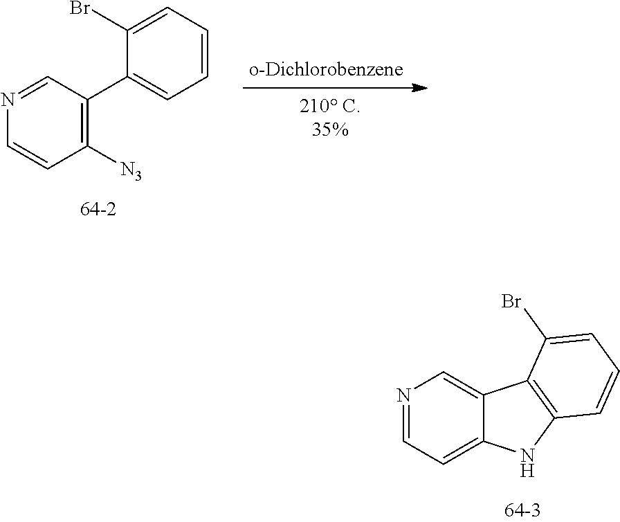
N1=CC(C2=CC=CC=C2Br)=C([N3])C=C1.N1=CC=C2C(=C1)C1=C(N2)C=CC=C1Br
